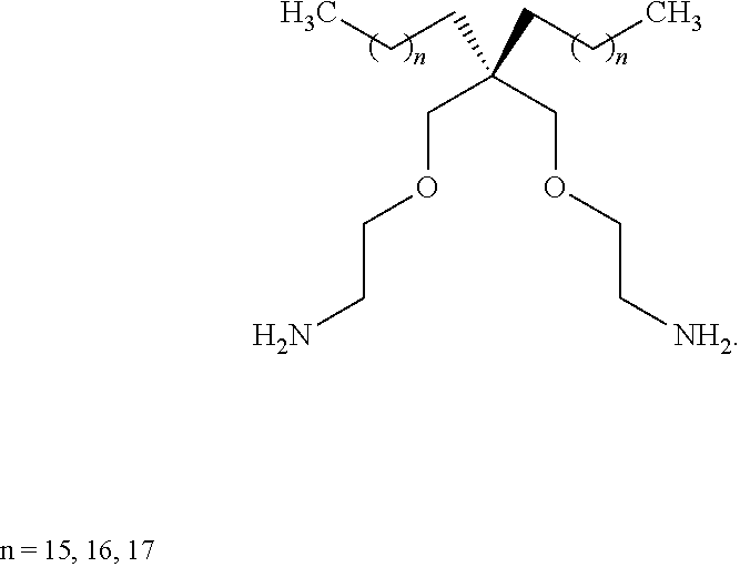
NCCOCC(COCC[NH2])(CCC)CCC
